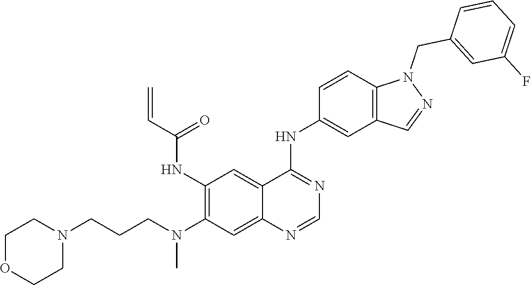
C1(NC(C=C)=O)=C(N(CCCN2CCOCC2)C)C=C2C(=C1)C(NC1=CC3=C(C=C1)N(CC1=CC(F)=CC=C1)N=C3)=NC=N2
